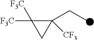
C1([F3C])([F3C])C(CC)([CF3])C1
